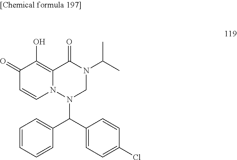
C1(=O)C=CN2C(=C1O)C(=O)N(C(C)C)CN2C(C1=CC=C(Cl)C=C1)C1=CC=CC=C1
